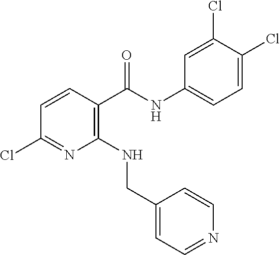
C1(NCC2=CC=NC=C2)=C(C(NC2=CC=C(Cl)C(Cl)=C2)=O)C=CC(Cl)=N1
